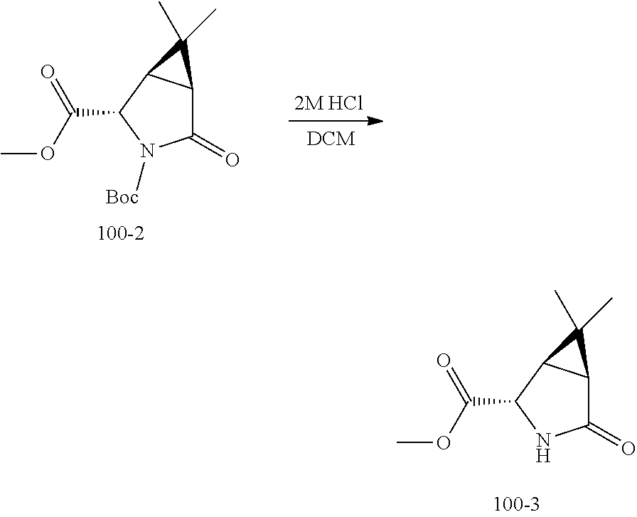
C1(=O)C2C(C(C(OC)=O)N1)C2(C)C.C1(=O)C2C(C(C(OC)=O)N1[Boc])C2(C)C
